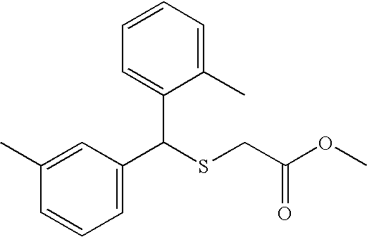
C1(C(SCC(=O)OC)C2=CC=CC=C2C)=CC=CC(C)=C1
